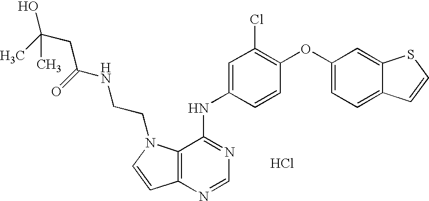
C12=C(N=CN=C1NC1=CC(Cl)=C(OC3=CC=C4C(=C3)SC=C4)C=C1)C=CN2CCNC(=O)CC(C)(O)C.Cl
